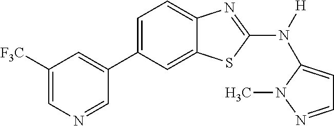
C1([F3C])=CN=CC(C2=CC=C3C(=C2)SC(N([H])C2=CC=NN2C)=N3)=C1
